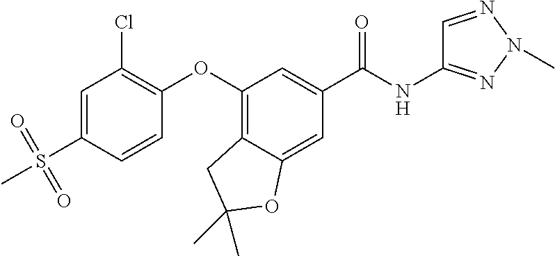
C1=C(S(=O)(=O)C)C=CC(OC2=C3C(=CC(C(NC4=NN(C)N=C4)=O)=C2)OC(C)(C)C3)=C1Cl
